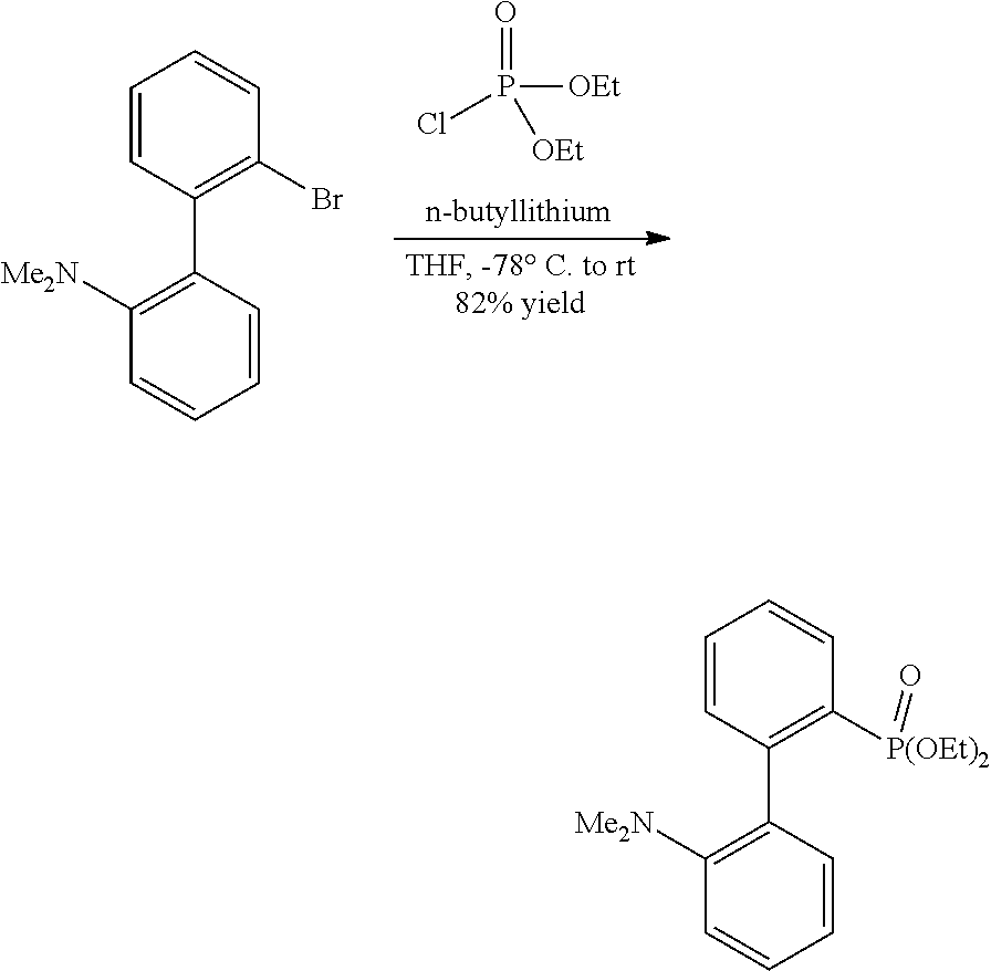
O=P(Cl)([OEt])[OEt].C1=CC(C2=C([Me2N])C=CC=C2)=C(Br)C=C1.C1=CC(C2=C([Me2N])C=CC=C2)=C([P(OEt)2]=O)C=C1
